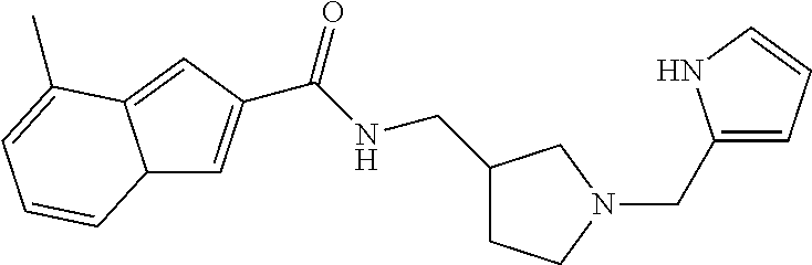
C12C=C(C(NCC3CCN(CC4=CC=CN4)C3)=O)C=C1C(C)=CC=C2
